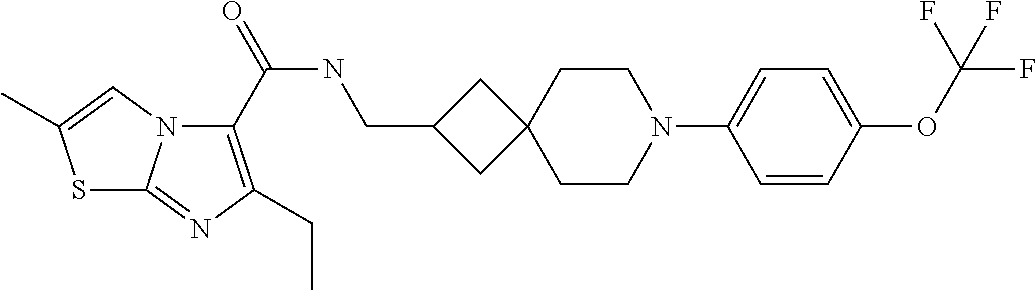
C(NCC1CC2(C1)CCN(C1=CC=C(OC(F)(F)F)C=C1)CC2)(=O)C1=C(CC)N=C2N1C=C(C)S2
